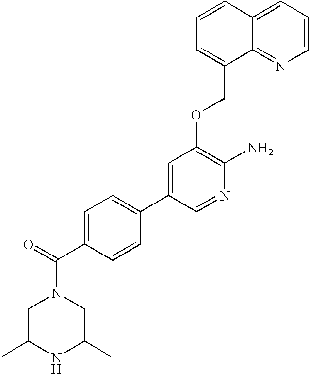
C1=C(C(N2CC(C)NC(C)C2)=O)C=CC(C2=CC(OCC3=CC=CC4=CC=CN=C34)=C(N)N=C2)=C1
